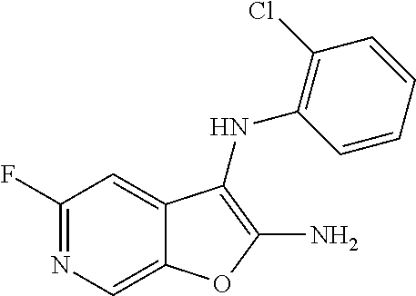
N1=C(F)C=C2C(=C1)OC(N)=C2NC1=C(Cl)C=CC=C1
